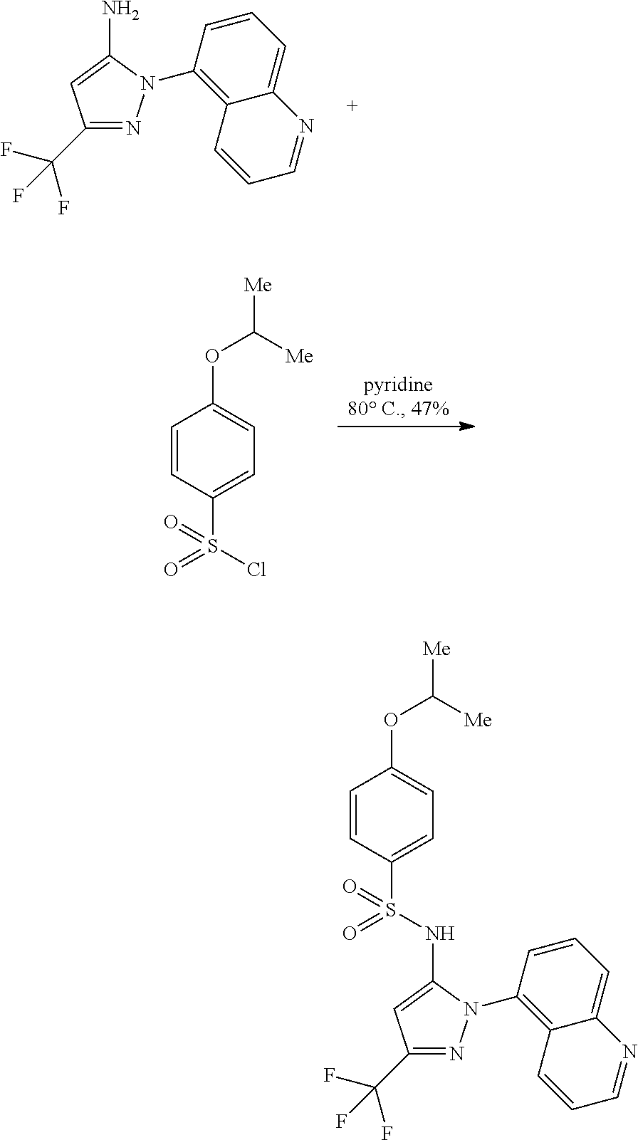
C1(C(F)(F)F)=NN(C2=C3C(=CC=C2)N=CC=C3)C(N)=C1.C1=CC(S(Cl)(=O)=O)=CC=C1OC([Me])[Me].C1(C(F)(F)F)=NN(C2=C3C(=CC=C2)N=CC=C3)C(NS(C2=CC=C(OC([Me])[Me])C=C2)(=O)=O)=C1
